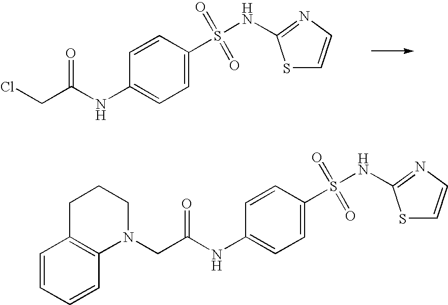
S1C=CN=C1NS(=O)(C1=CC=C(NC(CCl)=O)C=C1)=O.S1C=CN=C1NS(=O)(C1=CC=C(NC(CN2CCCC3=C2C=CC=C3)=O)C=C1)=O
